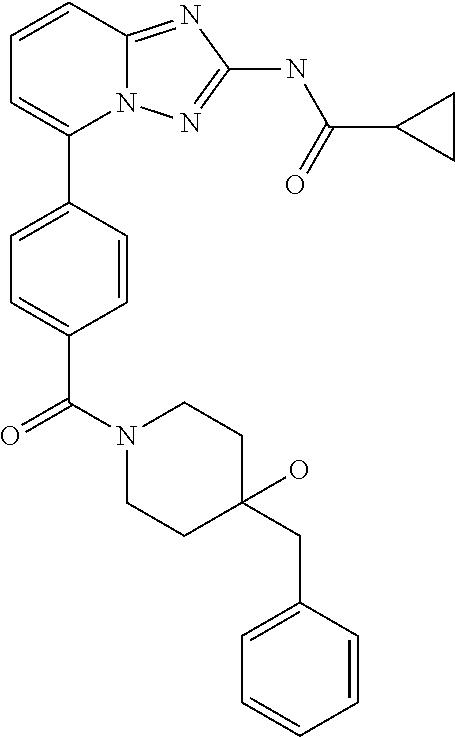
C1=CC2=NC(NC(C3CC3)=O)=NN2C(C2=CC=C(C(N3CCC(CC4=CC=CC=C4)(O)CC3)=O)C=C2)=C1
